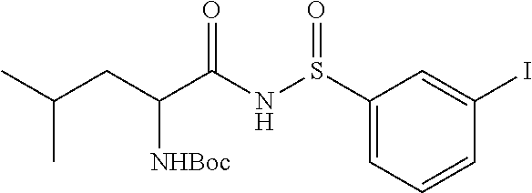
C1(S(NC(C(CC(C)C)[NHBoc])=O)=O)=CC=CC(I)=C1
